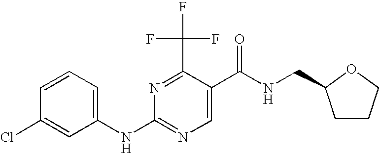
C1=CC=C(NC2=NC=C(C(NCC3CCCO3)=O)C(C(F)(F)F)=N2)C=C1Cl
